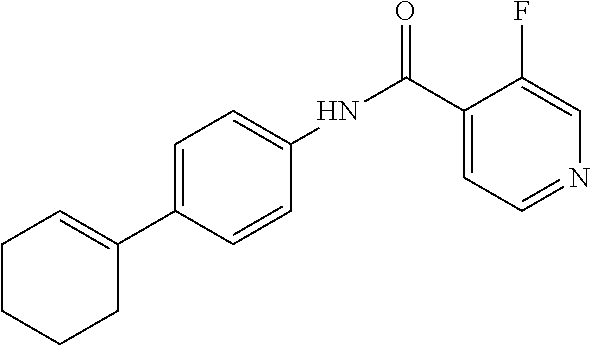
C1CCCC(C2=CC=C(NC(C3=CC=NC=C3F)=O)C=C2)=C1
